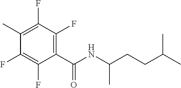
C1(C)=C(F)C(F)=C(C(NC(CCC(C)C)C)=O)C(F)=C1F
